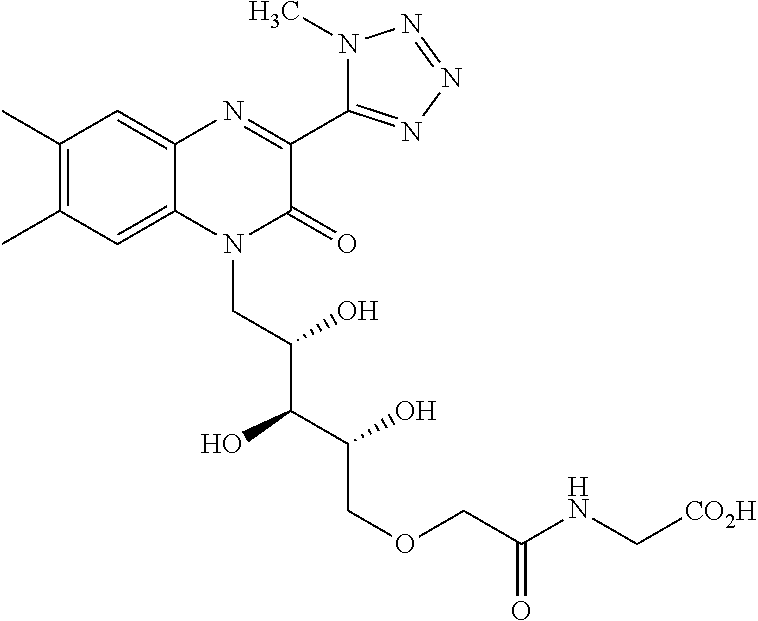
C1(C)=C(C)C=C2C(=C1)N=C(C1=NN=NN1C)C(=O)N2CC(C(C(COCC(NC[CO2H])=O)O)O)O
